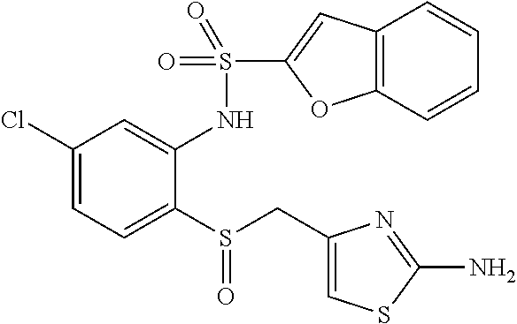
C1(Cl)=CC=C(S(CC2=CSC(N)=N2)=O)C(NS(=O)(=O)C2=CC3=C(O2)C=CC=C3)=C1
